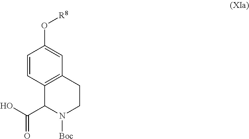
C12=C(CCN([Boc])C1C(O)=O)C=C(O[R8])C=C2
